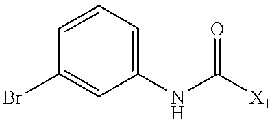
C1=C(Br)C=CC=C1NC([X1])=O
